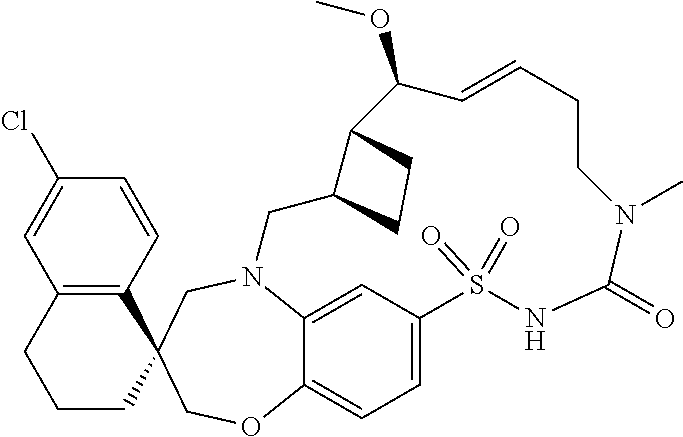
N12C3=CC(=CC=C3OCC3(C4=C(C=C(Cl)C=C4)CCC3)C1)S(=O)(=O)NC(=O)N(C)CCC=CC(OC)C1C(C2)CC1
